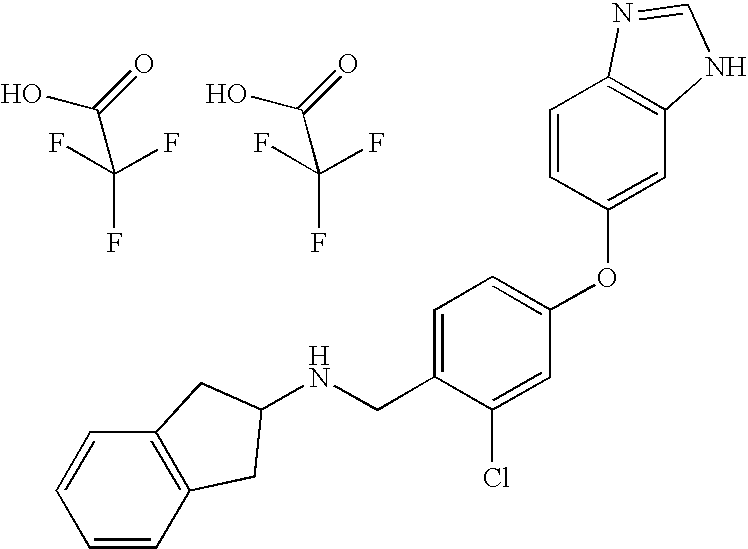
N(CC1=CC=C(OC2=CC3=C(C=C2)N=CN3)C=C1Cl)C1CC2=C(C=CC=C2)C1.OC(C(F)(F)F)=O.OC(C(F)(F)F)=O
